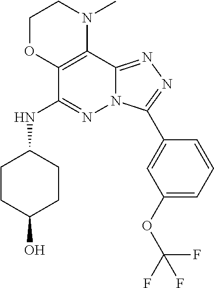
C12=C(C(NC3CCC(O)CC3)=NN3C1=NN=C3C1=CC(OC(F)(F)F)=CC=C1)OCCN2C
